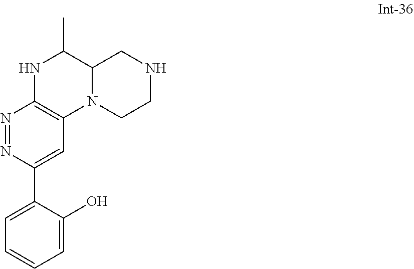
N1=NC2=C(C=C1C1=CC=CC=C1O)N1CCNCC1C(C)N2
